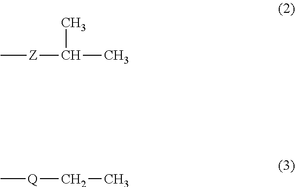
C[Z]C(C)C.C[Q]CC
